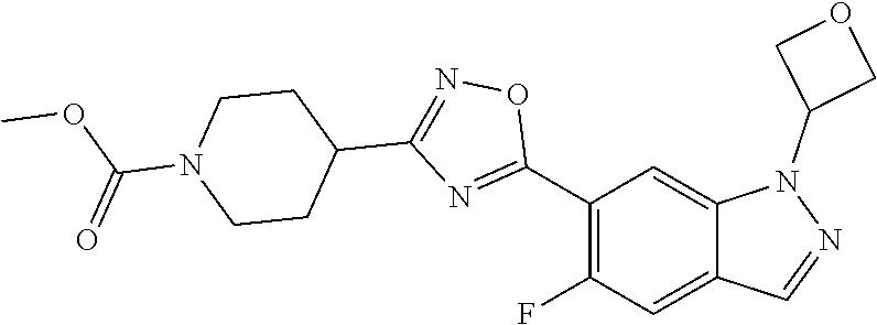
C1(C2=NC(C3CCN(C(OC)=O)CC3)=NO2)=C(F)C=C2C(=C1)N(C1COC1)N=C2
